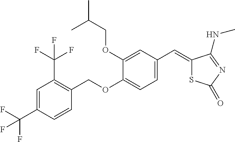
C1=C(C(F)(F)F)C=CC(COC2=CC=C(C=C3SC(=O)N=C3NC)C=C2OCC(C)C)=C1C(F)(F)F
